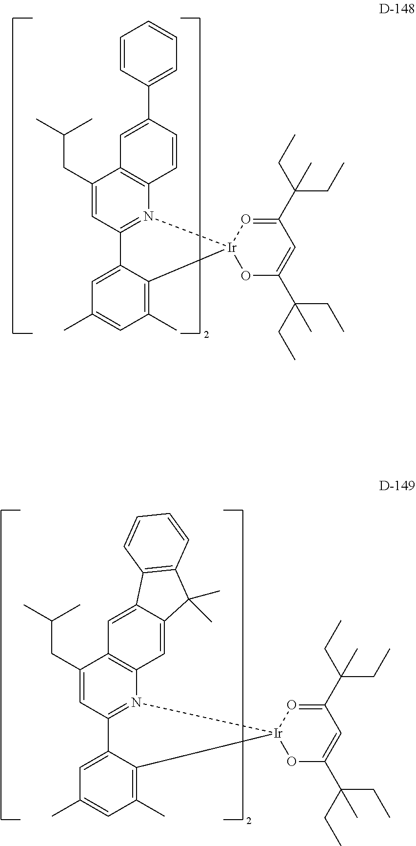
C1(C)=CC(C)=C2C(=C1)C1=N(C3=C(C(CC(C)C)=C1)C=C(C1=CC=CC=C1)C=C3)[Ir]21OC(C(CC)(CC)C)=CC(C(CC)(CC)C)=O1.C1(C)=CC(C)=C2C(=C1)C1=N(C3=C(C(CC(C)C)=C1)C=C1C(=C3)C(C)(C)C3=C1C=CC=C3)[Ir]21OC(C(CC)(CC)C)=CC(C(CC)(CC)C)=O1
